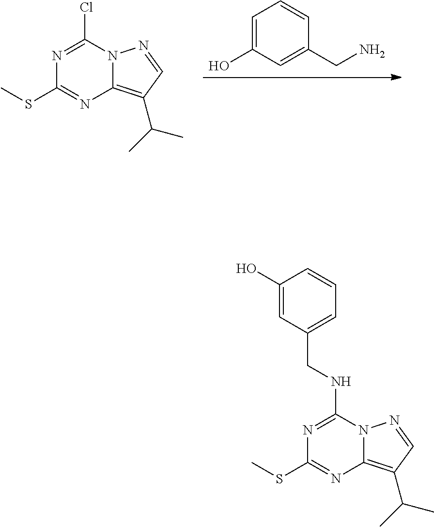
C1=C(O)C=C(CN)C=C1.N1=C(Cl)N2C(=C(C(C)C)C=N2)N=C1SC.N1=C(NCC2=CC=CC(O)=C2)N2C(=C(C(C)C)C=N2)N=C1SC
